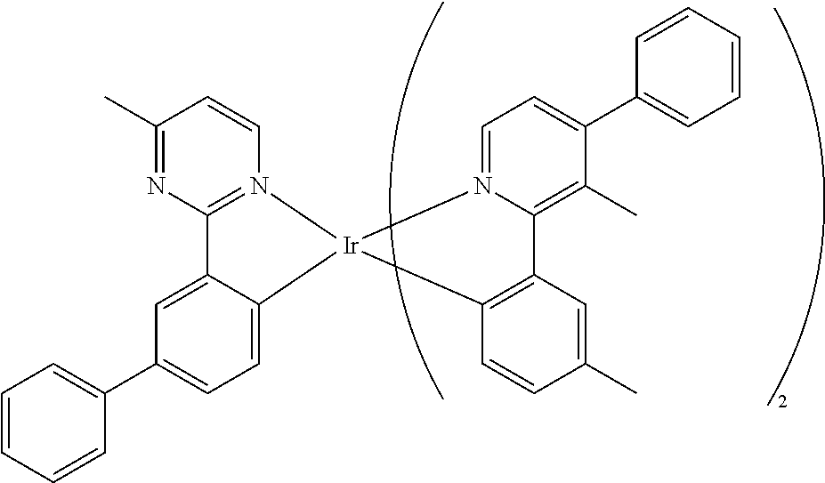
C12=N(C=CC(C)=N1)[Ir]1(C3=CC=C(C4=CC=CC=C4)C=C23)C2=C(C3=C(C)C(C4=CC=CC=C4)=CC=N31)C=C(C)C=C2
